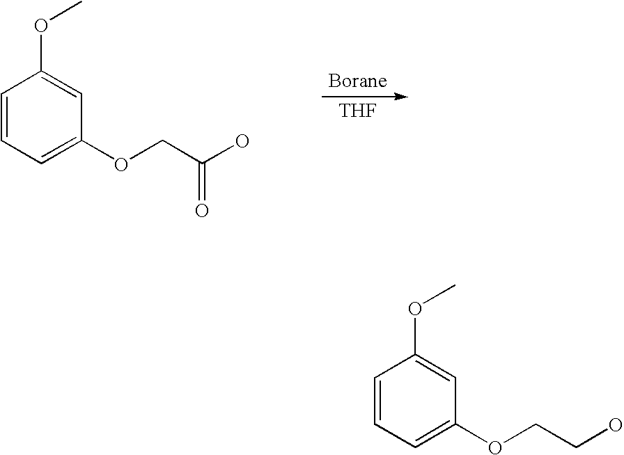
C1=CC=C(OCC(O)=O)C=C1OC.[THF].C1=CC=C(OCCO)C=C1OC
